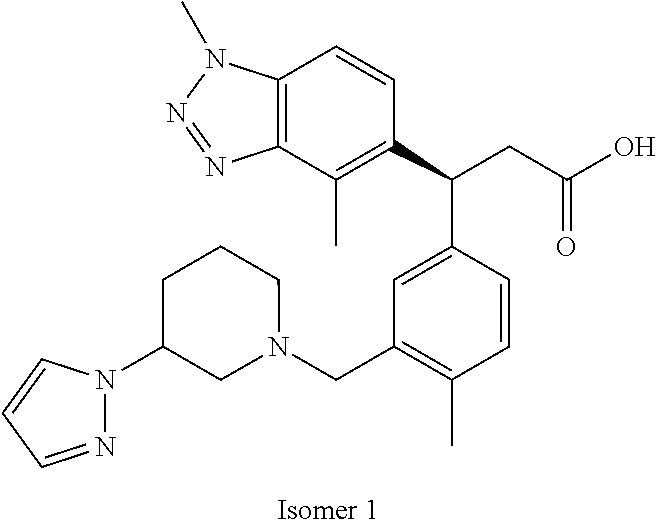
C1(C(CC(O)=O)C2=CC(CN3CCCC(N4N=CC=C4)C3)=C(C)C=C2)=C(C)C2=C(C=C1)N(C)N=N2
